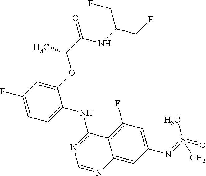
C1=C(F)C=C(OC(C(NC(CF)CF)=O)C)C(NC2=NC=NC3=CC(N=S(=O)(C)C)=CC(F)=C23)=C1
